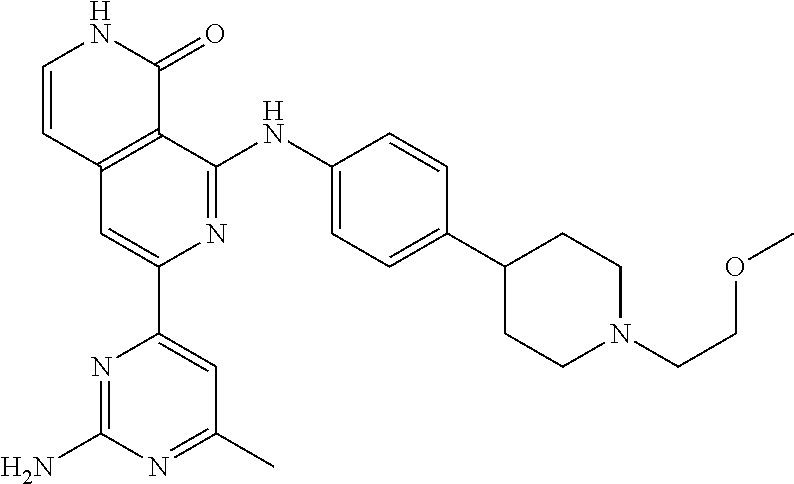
C1=CC2=C(C(=O)N1)C(NC1=CC=C(C3CCN(CCOC)CC3)C=C1)=NC(C1=CC(C)=NC(N)=N1)=C2
